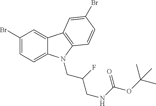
C1(Br)=CC=C2C(=C1)C1=C(N2CC(F)CNC(=O)OC(C)(C)C)C=CC(Br)=C1
